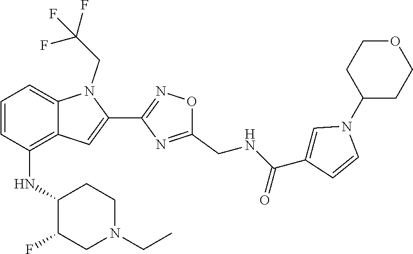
C1=CC(NC2C(F)CN(CC)CC2)=C2C(=C1)N(CC(F)(F)F)C(C1=NOC(CNC(C3=CN(C4CCOCC4)C=C3)=O)=N1)=C2
